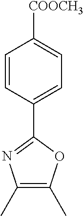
C1=CC(C2=NC(C)=C(C)O2)=CC=C1[COOCH3]
